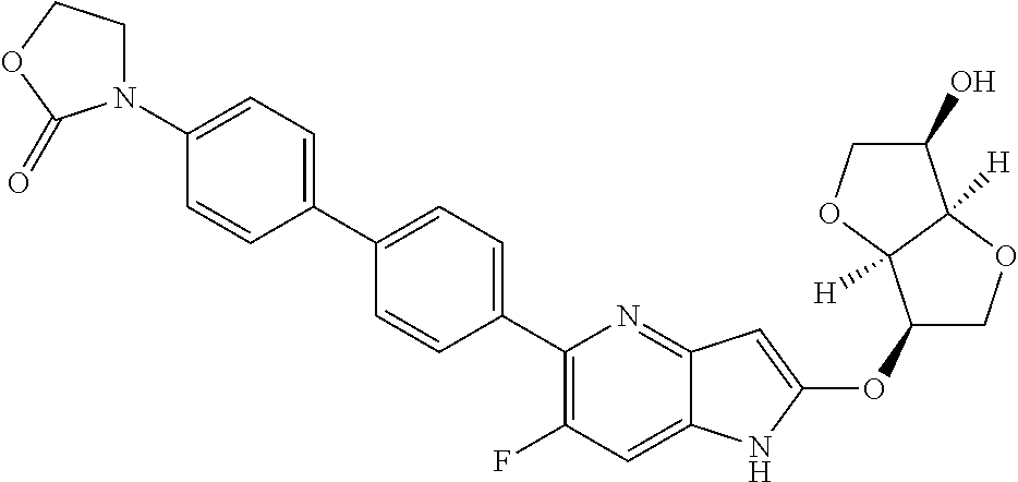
C1(OC2=CC3=NC(C4=CC=C(C5=CC=C(N6CCOC6=O)C=C5)C=C4)=C(F)C=C3N2)COC2([H])C1([H])OCC2O
